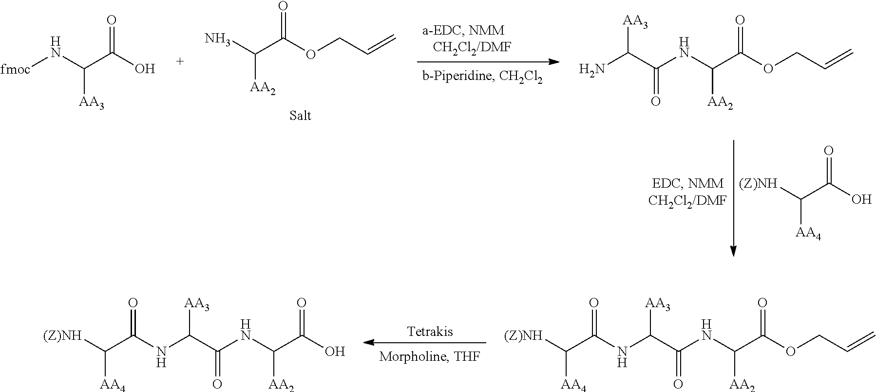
[(Z)NH]C(C(O)=O)[AA4].NC(C(OCC=C)=O)[AA2].[fmoc]NC(C(O)=O)[AA3].N(C(C(OCC=C)=O)[AA2])C(C(N)[AA3])=O.[Tetrakis].N(C(C(OCC=C)=O)[AA2])C(C([AA3])NC(C([(Z)NH])[AA4])=O)=O.N(C(C(O)=O)[AA2])C(C([AA3])NC(C([(Z)NH])[AA4])=O)=O
